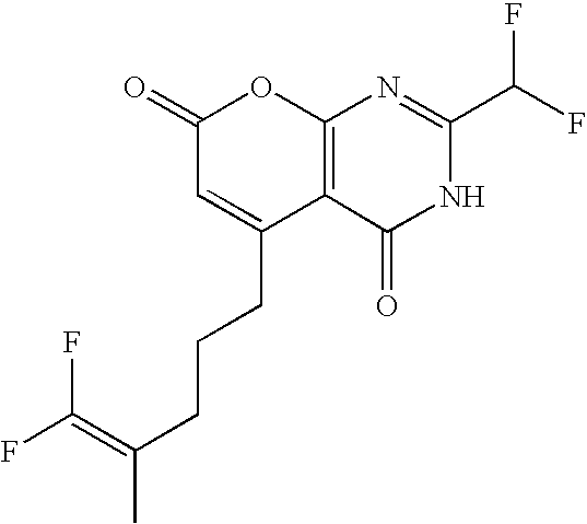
C1(=O)C=C(CCCC(C)=C(F)F)C2=C(O1)N=C(C(F)F)NC2=O
